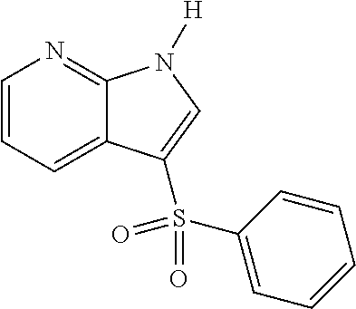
C1=CC=C2C(=N1)N([H])C=C2S(=O)(C1=CC=CC=C1)=O
